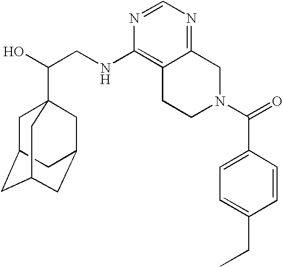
C(CNC1=C2C(=NC=N1)CN(C(=O)C1=CC=C(CC)C=C1)CC2)(O)C12CC3CC(CC(C1)C3)C2
